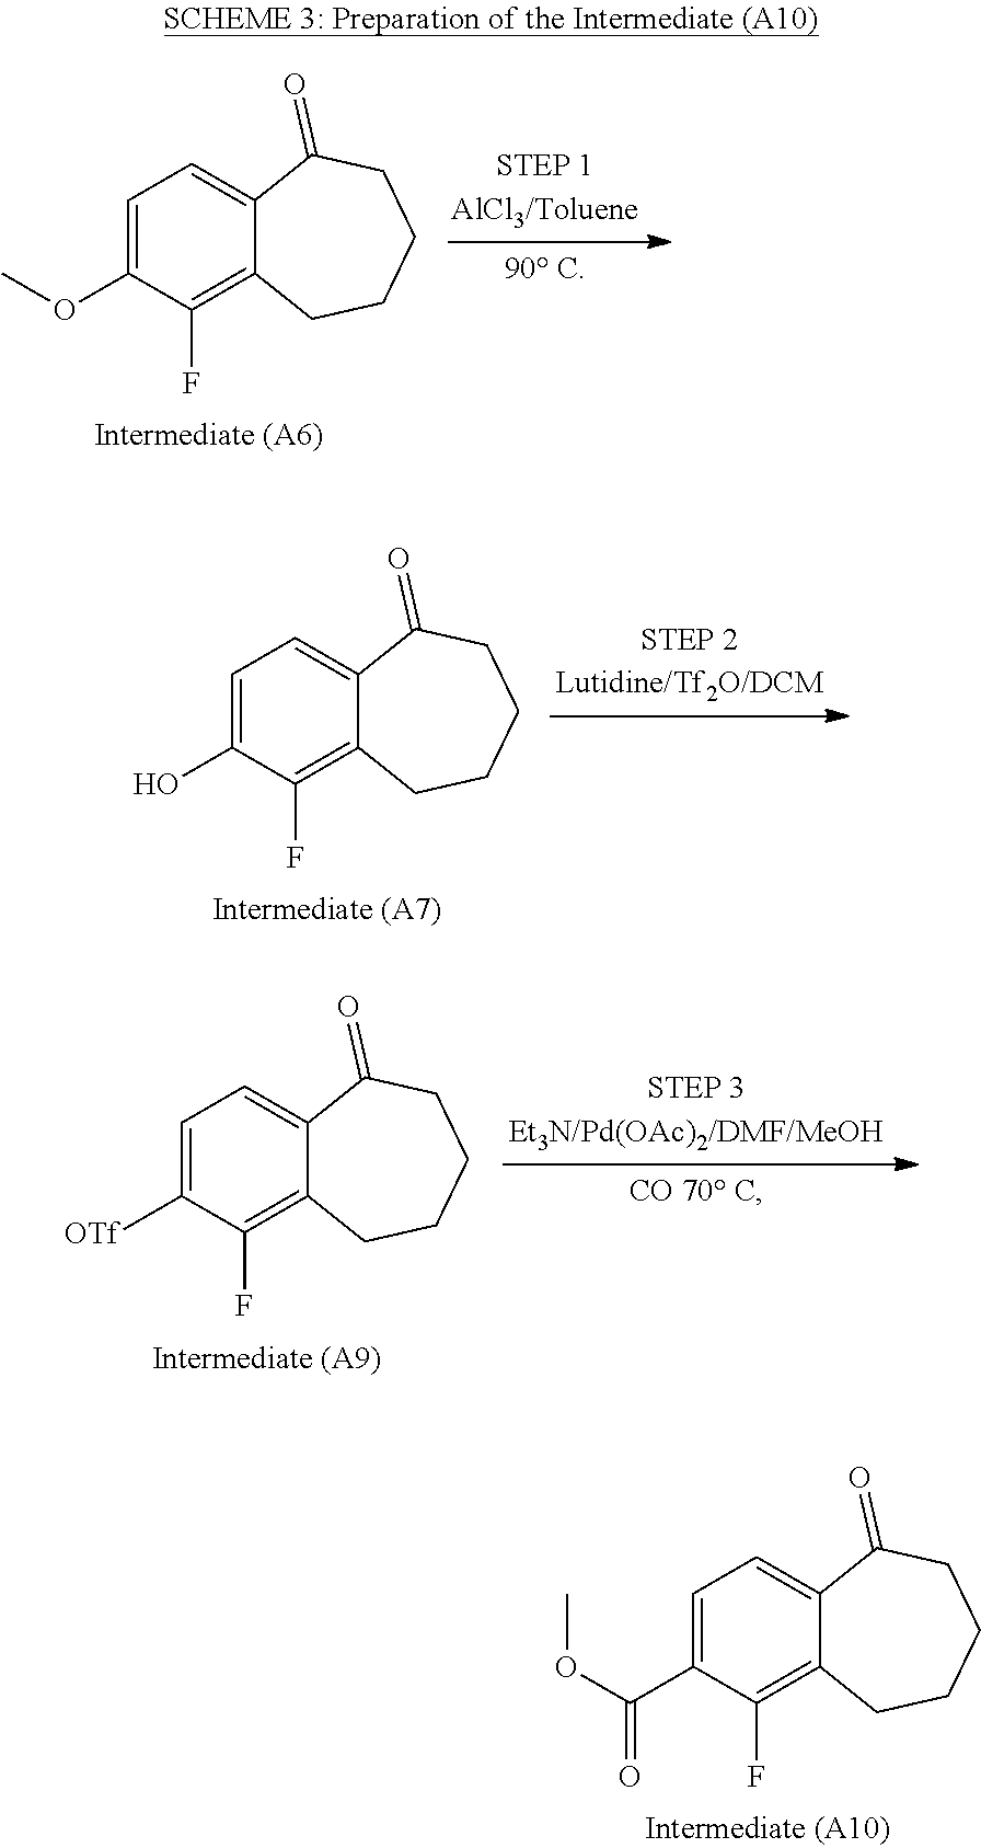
C1=C(OC)C(F)=C2C(=C1)C(=O)CCCC2.C1=C(O)C(F)=C2C(=C1)C(=O)CCCC2.C1=C([OTf])C(F)=C2C(=C1)C(=O)CCCC2.C1=C(C(=O)OC)C(F)=C2C(=C1)C(=O)CCCC2
